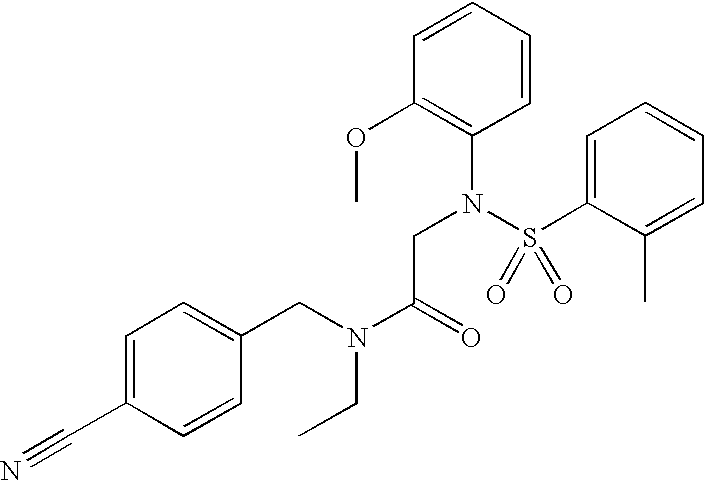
C1=CC=CC(OC)=C1N(S(C1=CC=CC=C1C)(=O)=O)CC(N(CC)CC1=CC=C(C#N)C=C1)=O
